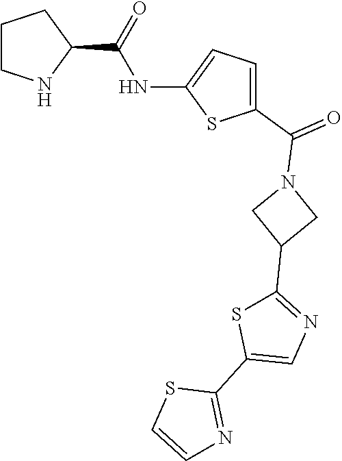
C1CNC(C(=O)NC2=CC=C(C(=O)N3CC(C4=NC=C(C5=NC=CS5)S4)C3)S2)C1
